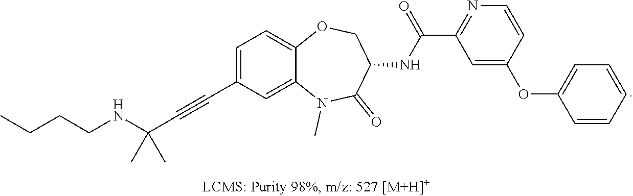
C1=C(C#CC(C)(NCCCC)C)C=C2C(=C1)OCC(NC(=O)C1=NC=CC(OC3=CC=CC=C3)=C1)C(=O)N2C
